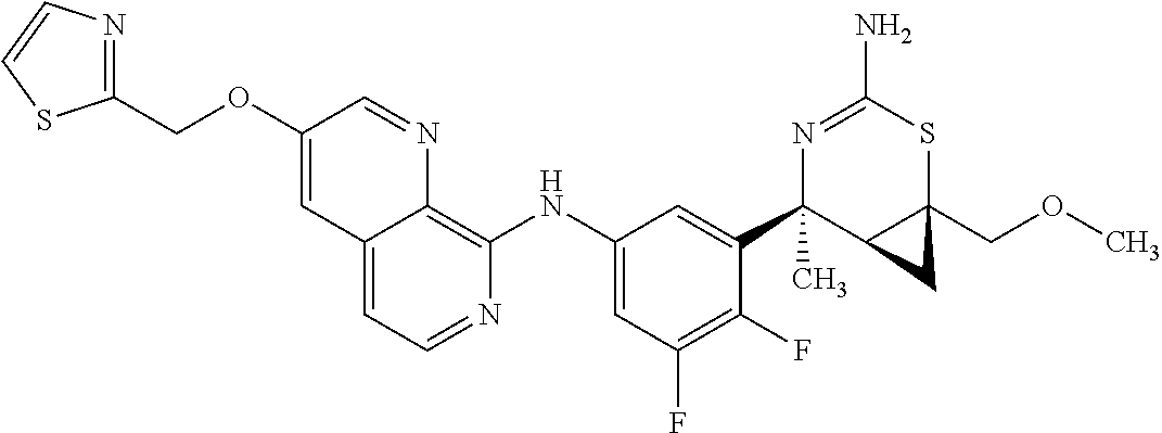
C12=CC=NC(NC3=CC(F)=C(F)C(C4(C)C5C(COC)(SC(N)=N4)C5)=C3)=C1N=CC(OCC1=NC=CS1)=C2
